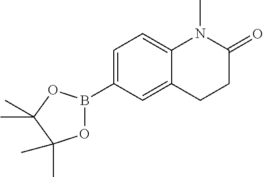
C1=C(B2OC(C)(C)C(C)(C)O2)C=C2C(=C1)N(C)C(=O)CC2
